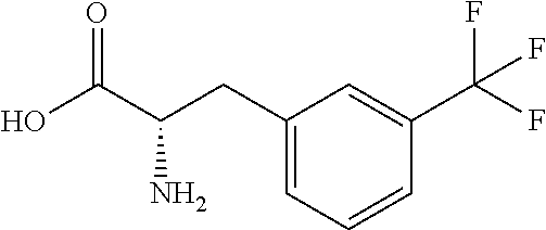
C1=CC=C(CC(C(O)=O)N)C=C1C(F)(F)F
